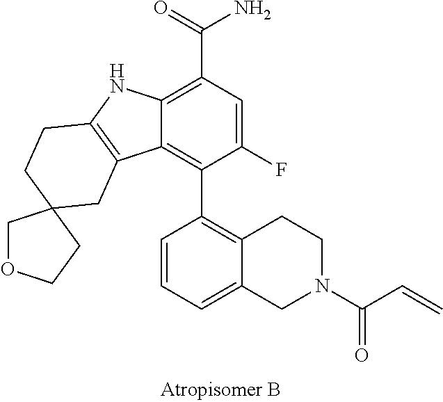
C12=C(C(=O)N)C=C(F)C(C3=C4C(=CC=C3)CN(C(C=C)=O)CC4)=C1C1=C(N2)CCC2(C1)COCC2
